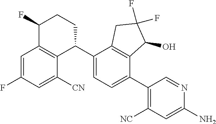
C1=C(F)C=C([CN])C2=C1C(F)CCC2C1=CC=C(C2=C([NC])C=C(N)N=C2)C2=C1CC(F)(F)C2O
